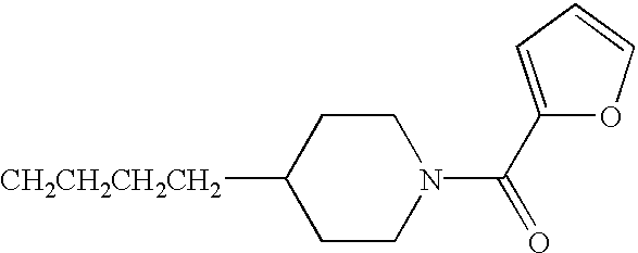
C1CN(C(C2=CC=CO2)=O)CCC1[CH2CH2CH2CH2]
